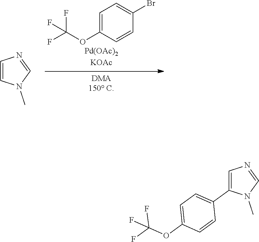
C1=C(OC(F)(F)F)C=CC(Br)=C1.C1=CN(C)C=N1.C1=C(C2=CC=C(OC(F)(F)F)C=C2)N(C)C=N1
